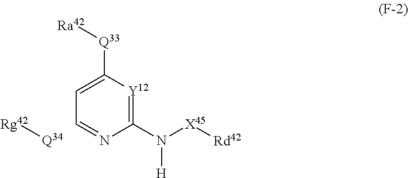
C1(N([X45][Rd42])[H])=[Y12]C([Q33][Ra42])=CC=N1.[Q34][Rg42]
